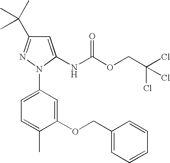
C1=C(N2C(NC(OCC(Cl)(Cl)Cl)=O)=CC(C(C)(C)C)=N2)C=C(OCC2=CC=CC=C2)C(C)=C1
